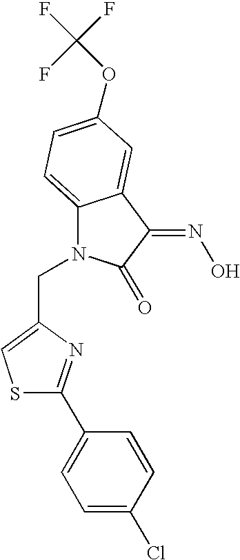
C(N1C2=CC=C(OC(F)(F)F)C=C2C(=NO)C1=O)C1=CSC(C2=CC=C(Cl)C=C2)=N1
